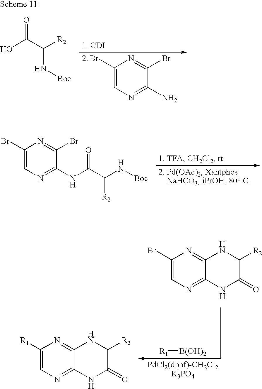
C1(Br)=CN=C(N)C(Br)=N1.OC(C([R2])N[Boc])=O.C1(Br)=CN=C(NC(C(N[Boc])[R2])=O)C(Br)=N1.[R1][B(OH)2].C1(Br)=CN=C2C(=N1)NC([R2])C(=O)N2.C1([R1])=CN=C2C(=N1)NC([R2])C(=O)N2
